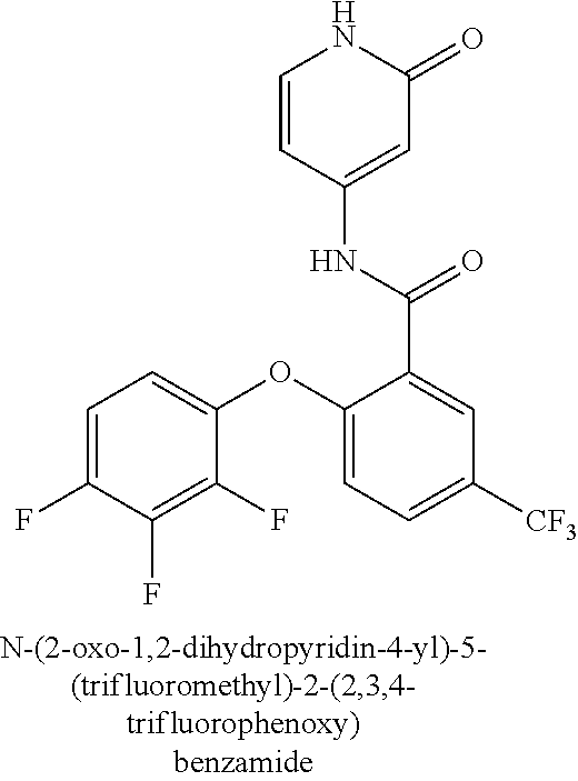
C1=CC(NC(C2=CC([CF3])=CC=C2OC2=CC=C(F)C(F)=C2F)=O)=CC(=O)N1
